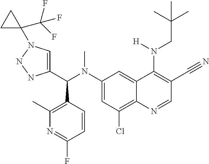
C1(N(C(C2=CN(C3(C(F)(F)F)CC3)NN2)C2=C(C)N=C(F)C=C2)C)=CC(Cl)=C2C(=C1)C(N(CC(C)(C)C)[H])=C(C#N)C=N2
